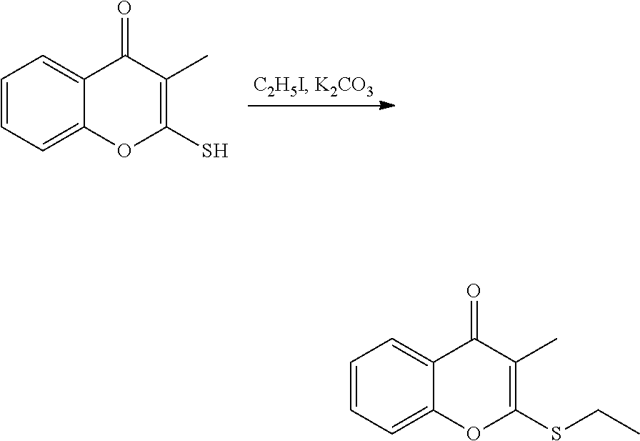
C1=CC=C2C(=C1)C(=O)C(C)=C(S)O2.C1=CC=C2C(=C1)C(=O)C(C)=C(SCC)O2
